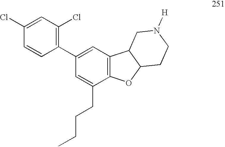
C1=C(Cl)C=CC(C2=CC3=C(C(CCCC)=C2)OC2C3CN([H])CC2)=C1Cl
